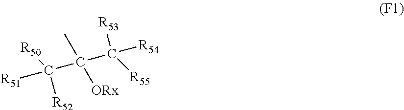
[R52]C([R50])(C(C([R55])([R53])[R54])(C)[ORx])[R51]
